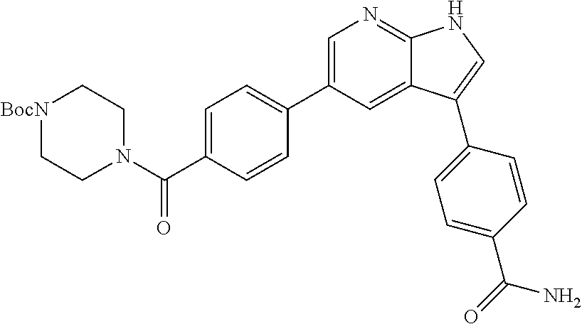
C1(C2=CN=C3C(=C2)C(C2=CC=C(C(=O)N)C=C2)=CN3)=CC=C(C(N2CC[BocN]CC2)=O)C=C1
